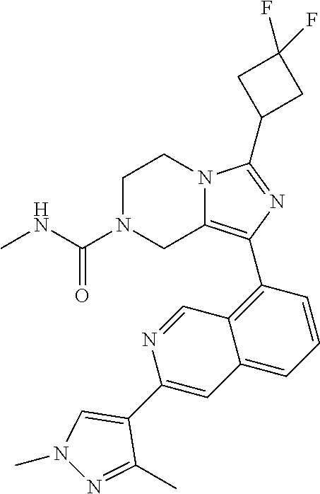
C1N(C(NC)=O)CC2=C(C3=C4C(=CC=C3)C=C(C3=CN(C)N=C3C)N=C4)N=C(C3CC(F)(F)C3)N2C1
